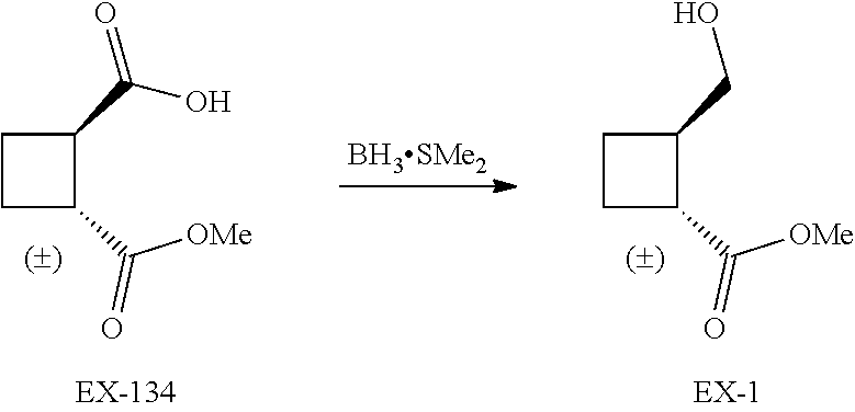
[OMe]C(C1C(C(=O)O)CC1)=O.[OMe]C(C1C(CO)CC1)=O.[BH3SMe2]
